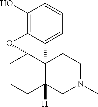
C12CCCC3([H])CN(C)CCC13C1=CC=CC(O)=C1O2
